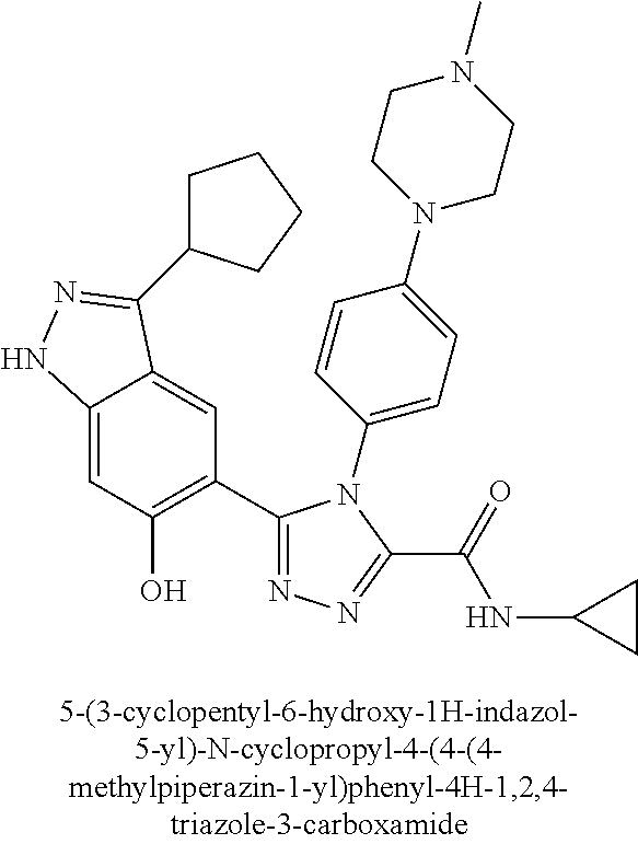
C1=C2C(=CC(C3=NN=C(C(=O)NC4CC4)N3C3=CC=C(N4CCN(C)CC4)C=C3)=C1O)C(C1CCCC1)=NN2
